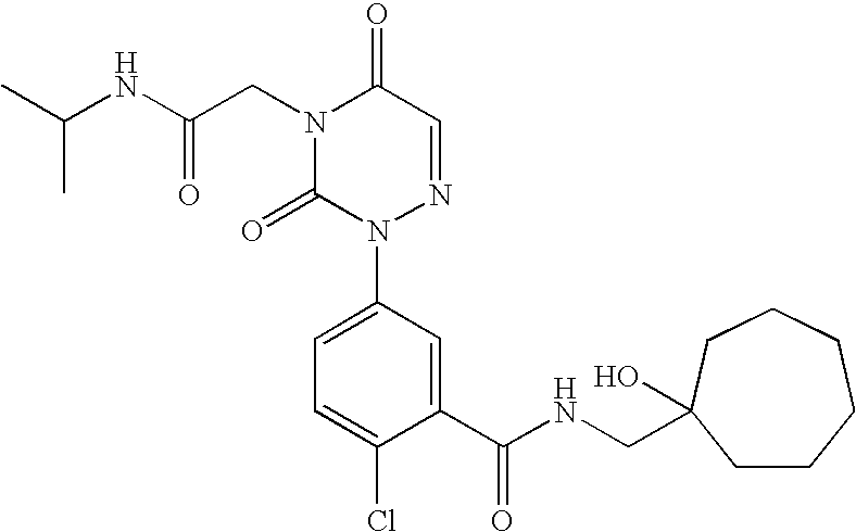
C1(C(NCC2(O)CCCCCC2)=O)=CC(N2N=CC(=O)N(CC(NC(C)C)=O)C2=O)=CC=C1Cl
